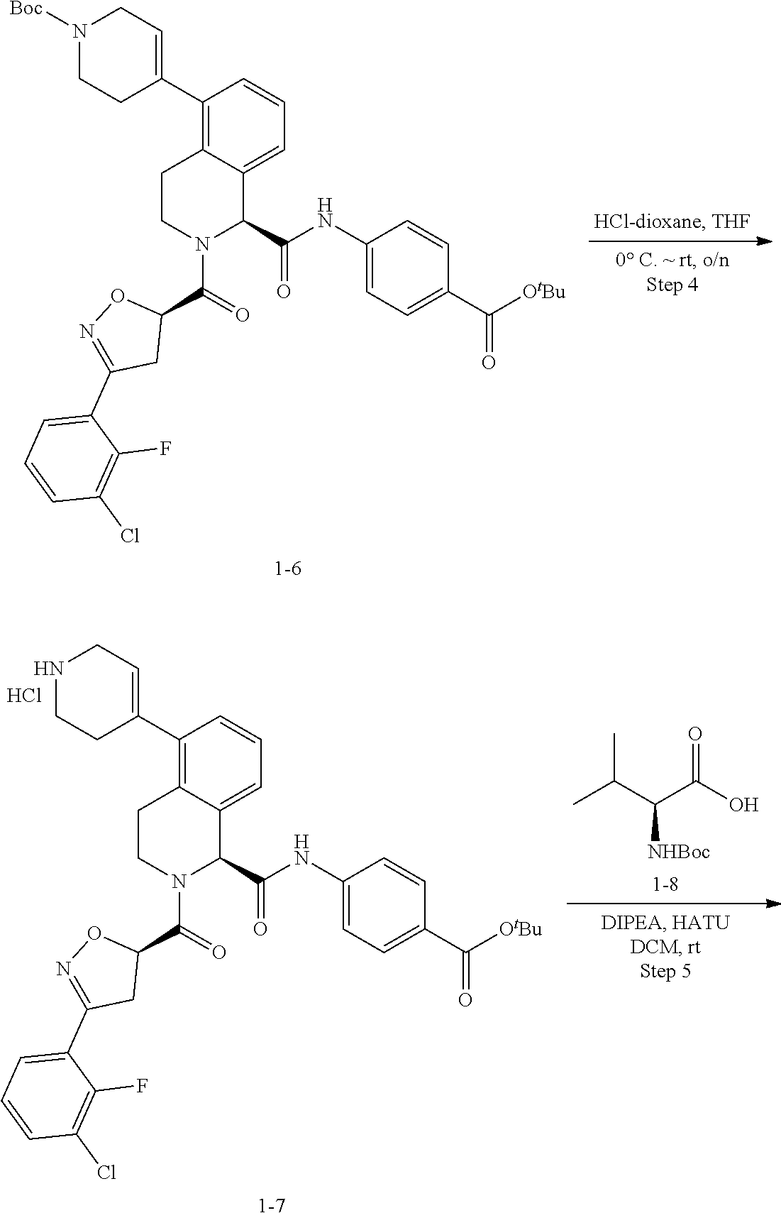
C1CN(C(C2ON=C(C3=CC=CC(Cl)=C3F)C2)=O)C(C(NC2=CC=C(C([OtBu])=O)C=C2)=O)C2=CC=CC(C3=CCN([Boc])CC3)=C12.[1-6].C1CN(C(C2ON=C(C3=CC=CC(Cl)=C3F)C2)=O)C(C(NC2=CC=C(C([OtBu])=O)C=C2)=O)C2=CC=CC(C3=CCNCC3)=C12.Cl.[1-7].CC(C(C(O)=O)[NHBoc])C
